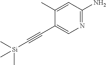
C1(C#C[Si](C)(C)C)=CN=C(N)C=C1C
